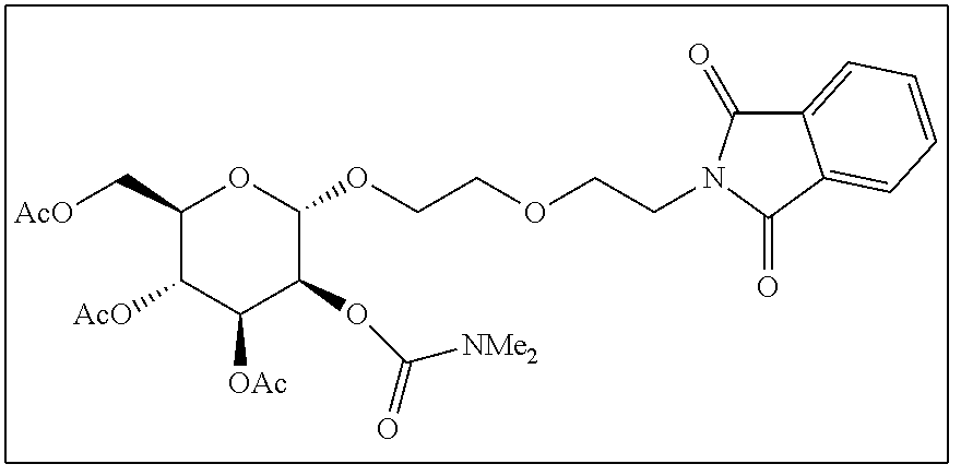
C1(C[AcO])C([AcO])C([OAc])C(OC(=O)[NMe2])C(OCCOCCN2C(=O)C3=CC=CC=C3C2=O)O1
